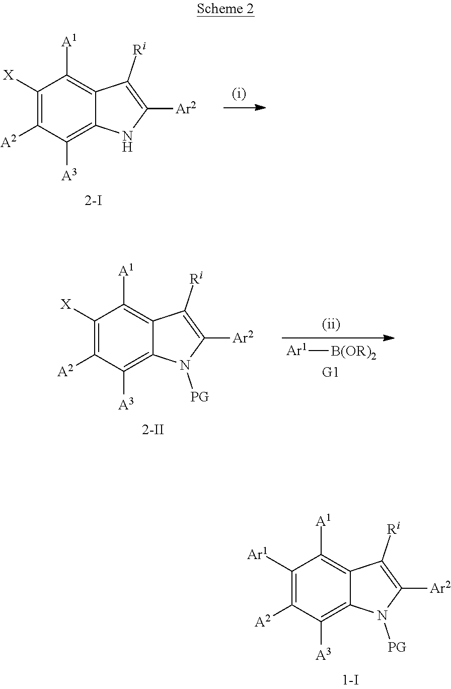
C1([X])=C([A2])C([A3])=C2C(=C1[A1])C([Ri])=C([Ar2])N2.C1([Ar1])=C([A2])C([A3])=C2C(=C1[A1])C([Ri])=C([Ar2])N2[PG].C1([X])=C([A2])C([A3])=C2C(=C1[A1])C([Ri])=C([Ar2])N2[PG].[Ar1][B(OR)2]
